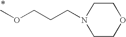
COCCCN1CCOCC1
